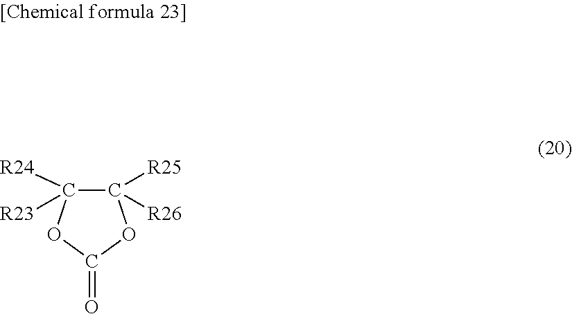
C1([R25])([R26])C([R24])([R23])OC(=O)O1
